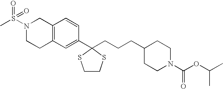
C1(C2=CC3=C(C=C2)CN(S(C)(=O)=O)CC3)(CCCC2CCN(C(OC(C)C)=O)CC2)SCCS1
